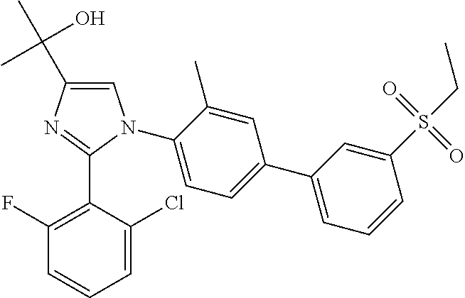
C1=C(C(C)(O)C)N=C(C2=C(F)C=CC=C2Cl)N1C1=CC=C(C2=CC=CC(S(=O)(=O)CC)=C2)C=C1C
